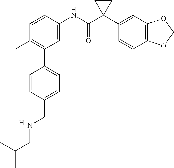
C1=C(NC(C2(C3=CC4=C(C=C3)OCO4)CC2)=O)C=CC(C)=C1C1=CC=C(CNCC(C)C)C=C1.[H]
